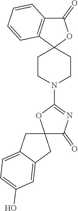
C12(CCN(C3=NC(=O)C4(O3)CC3=CC=C(O)C=C3C4)CC1)OC(=O)C1=C2C=CC=C1
